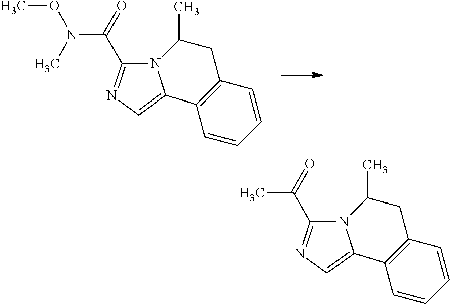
C1=CC2=C(C=C1)C1=CN=C(C(=O)N(OC)C)N1C(C)C2.C1=CC2=C(C=C1)C1=CN=C(C(=O)C)N1C(C)C2
